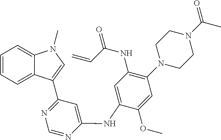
C1(NC2=CC(C3=CN(C)C4=CC=CC=C43)=NC=N2)=CC(NC(C=C)=O)=C(N2CCN(C(C)=O)CC2)C=C1OC
